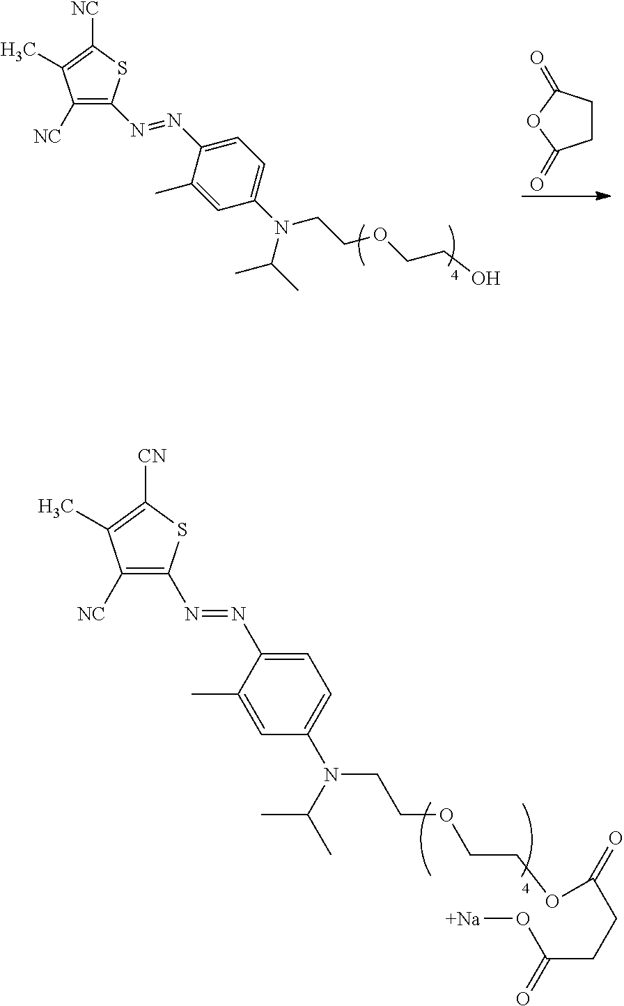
C1CC(=O)OC1=O.[NC]C1=C(N=NC2=CC=C(N(CCOCCO)C(C)C)C=C2C)SC([NC])=C1C.[NC]C1=C(N=NC2=CC=C(N(CCOCCOC(=O)CCC(=O)O[Na])C(C)C)C=C2C)SC([CN])=C1C
